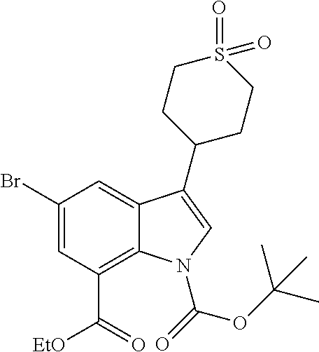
C1(Br)=CC(C(=O)[EtO])=C2C(=C1)C(C1CCS(=O)(=O)CC1)=CN2C(OC(C)(C)C)=O
